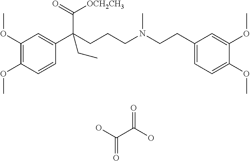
C1(OC)=C(OC)C=CC(C(CCCN(CCC2=CC=C(OC)C(OC)=C2)C)(C(=O)[OCH2CH3])CC)=C1.OC(C(O)=O)=O
